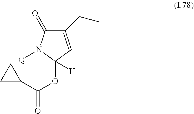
C1(CC)=CC(OC(=O)C2CC2)([H])N([Q])C1=O
